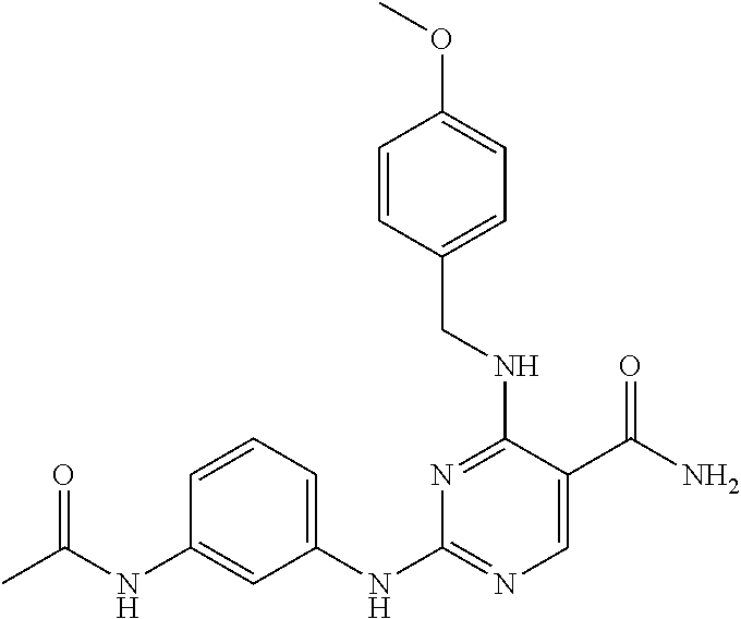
C1(NC2=NC=C(C(N)=O)C(NCC3=CC=C(OC)C=C3)=N2)=CC=CC(NC(C)=O)=C1
